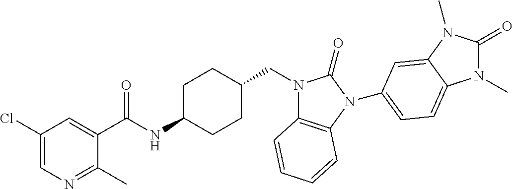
C1(Cl)=CN=C(C)C(C(NC2CCC(CN3C4=C(N(C5=CC=C6N(C)C(=O)N(C)C6=C5)C3=O)C=CC=C4)CC2)=O)=C1
